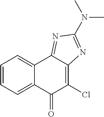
C1(N(C)C)=NC2=C(Cl)C(=O)C3=CC=CC=C3C2=N1
